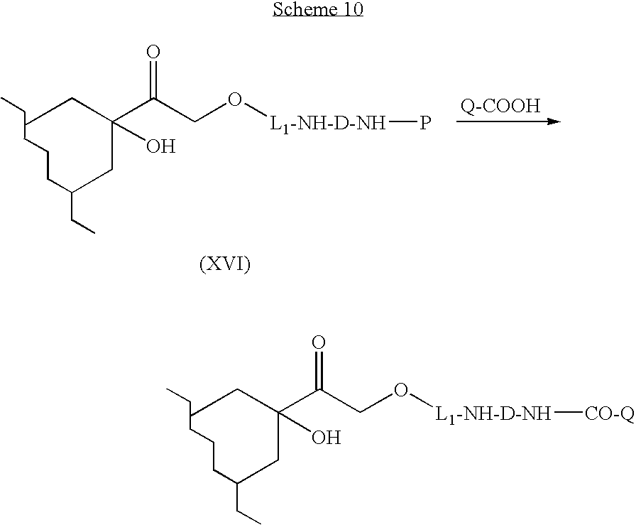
C1C(C(CO[L1-NH-D-NH]P)=O)(O)CC(CC)CCCC1CC.C1C(C(CO[L1-NH-D-NH][CO-Q])=O)(O)CC(CC)CCCC1CC
